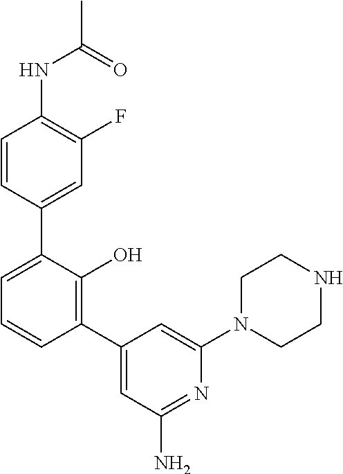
C1=C(C2=CC(F)=C(NC(C)=O)C=C2)C(O)=C(C2=CC(N)=NC(N3CCNCC3)=C2)C=C1
